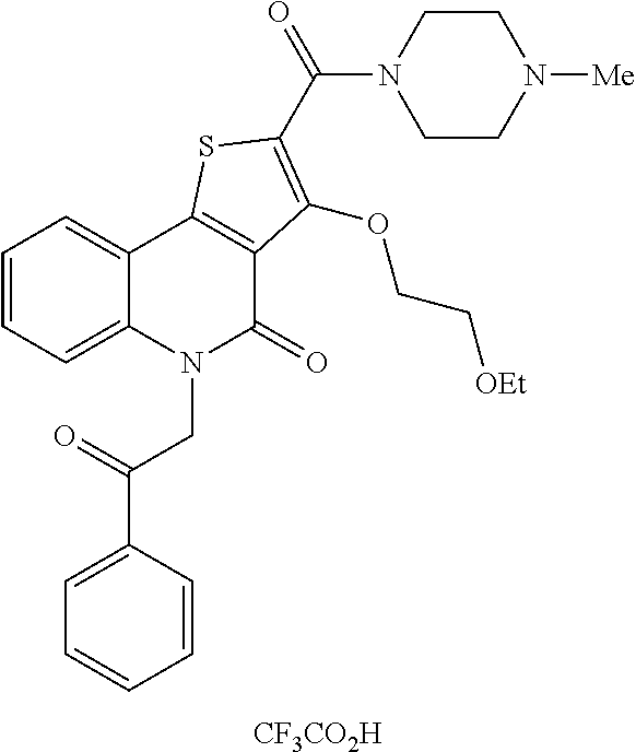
C1=CC(C(=O)CN2C(=O)C3=C(C4=CC=CC=C24)SC(C(=O)N2CCN([Me])CC2)=C3OCC[OEt])=CC=C1.[CF3CO2H]
